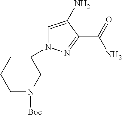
N1(C2CCCN([Boc])C2)C=C(N)C(C(=O)N)=N1
